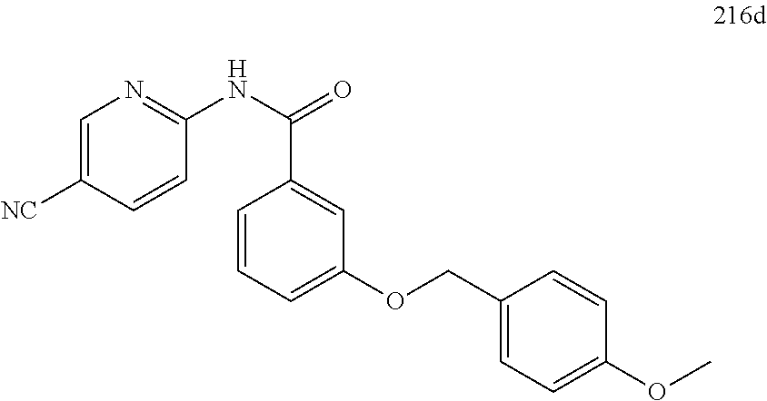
C1(COC2=CC=CC(C(NC3=NC=C([NC])C=C3)=O)=C2)=CC=C(OC)C=C1
